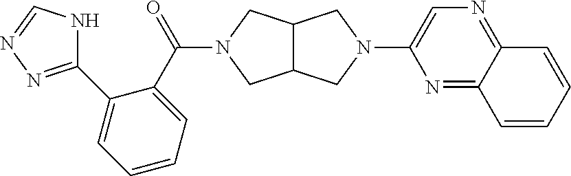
C(=O)(N1CC2C(C1)CN(C1=CN=C3C(=N1)C=CC=C3)C2)C1=CC=CC=C1C1=NN=CN1
